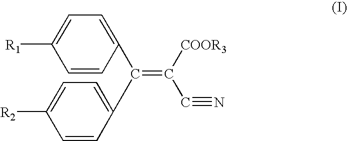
[R1]C1=CC=C(C(=C([COOR3])C#N)C2=CC=C([R2])C=C2)C=C1
